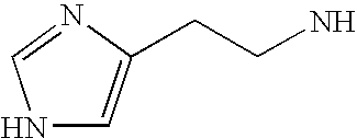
N1C=C(CCN)N=C1
